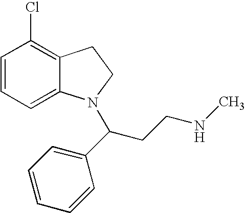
C1=CC=C2C(=C1Cl)CCN2C(CCNC)C1=CC=CC=C1
